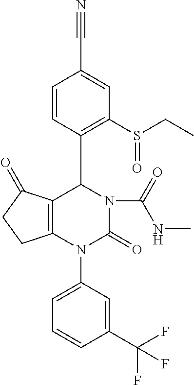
C1=CC(C2C3=C(N(C4=CC=CC(C(F)(F)F)=C4)C(=O)N2C(=O)NC)CCC3=O)=C(S(=O)CC)C=C1C#N
